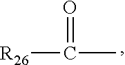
[R26]C(C)=O
